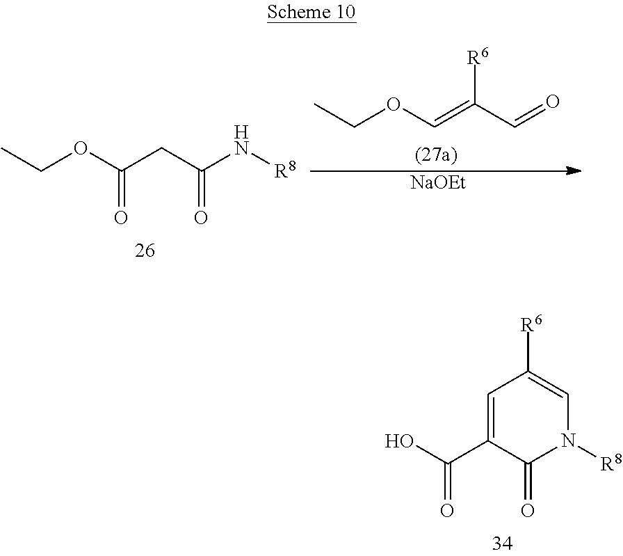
C1=C(C(O)=O)C(=O)N([R8])C=C1[R6].CCOC=C(C=O)[R6].O(C(CC(N[R8])=O)=O)CC.[NaOEt]
